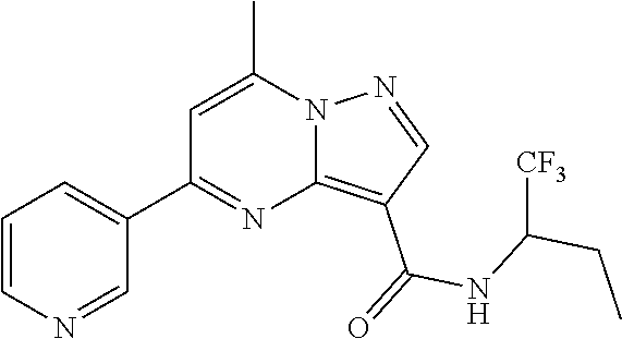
C12=C(C(=O)NC(CC)[CF3])C=NN1C(C)=CC(C1=CC=CN=C1)=N2
